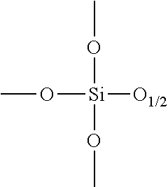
CO[Si](OC)(OC)[O1/2]
